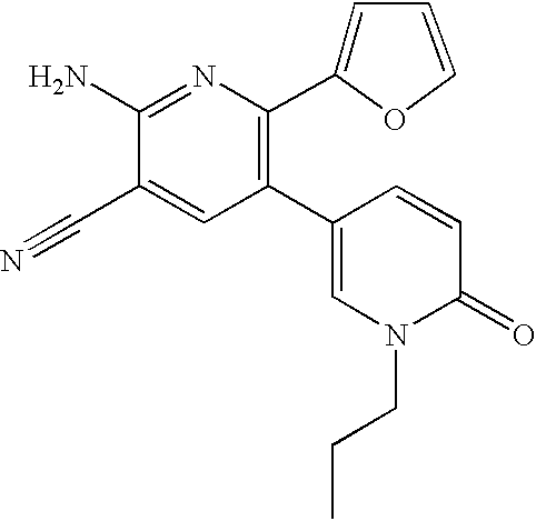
C1=C(C#N)C(N)=NC(C2=CC=CO2)=C1C1=CN(CCC)C(=O)C=C1
